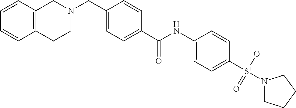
C1=CC2=C(C=C1)CCN(CC1=CC=C(C(NC3=CC=C([S+](N4CCCC4)([O-])=O)C=C3)=O)C=C1)C2
